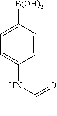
C1=CC([B(OH)2])=CC=C1NC(C)=O
